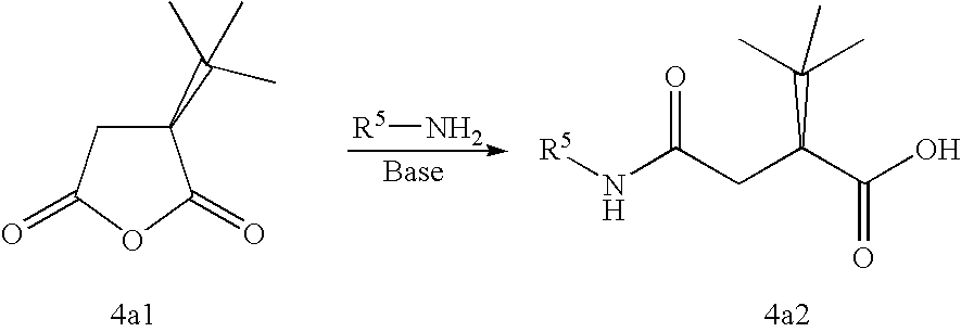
C1(C(C)(C)C)CC(=O)OC1=O.[R5]N.[R5]NC(CC(C(O)=O)C(C)(C)C)=O
